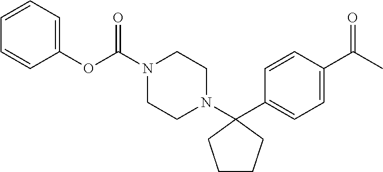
C1(OC(=O)N2CCN(C3(C4=CC=C(C(=O)C)C=C4)CCCC3)CC2)=CC=CC=C1
